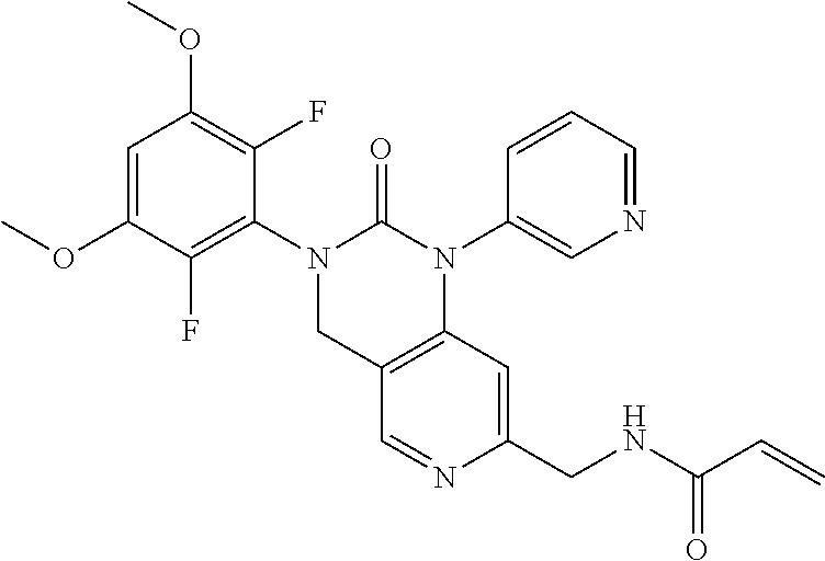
C1(OC)=CC(OC)=C(F)C(N2CC3=C(C=C(CNC(=O)C=C)N=C3)N(C3=CN=CC=C3)C2=O)=C1F
